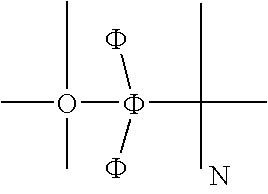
CO(C)(C)F(F)(F)C(C)(C)C.N
